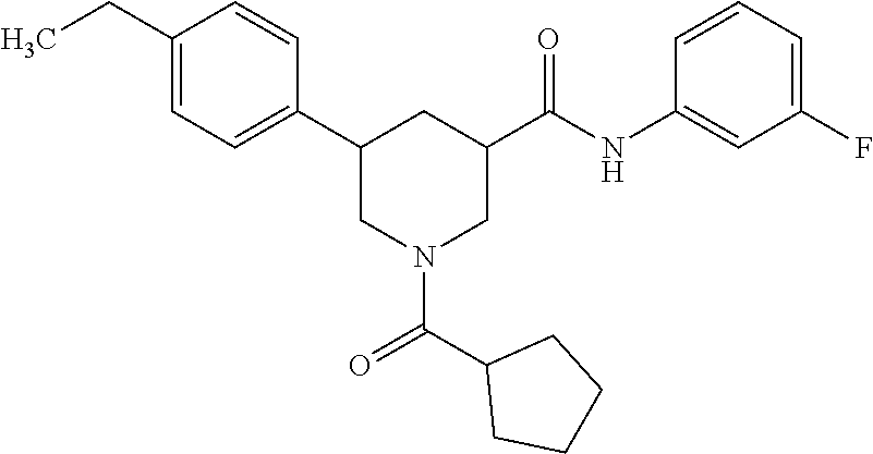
C1(CC)=CC=C(C2CN(C(C3CCCC3)=O)CC(C(NC3=CC(F)=CC=C3)=O)C2)C=C1
